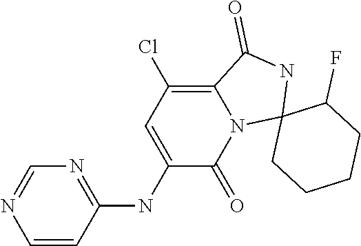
C1=CC(NC2=CC(Cl)=C3N(C2=O)C2(NC3=O)CCCCC2F)=NC=N1
